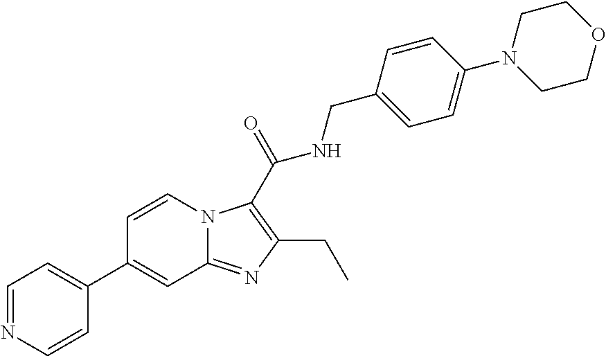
C1=CN2C(=NC(CC)=C2C(NCC2=CC=C(N3CCOCC3)C=C2)=O)C=C1C1=CC=NC=C1
